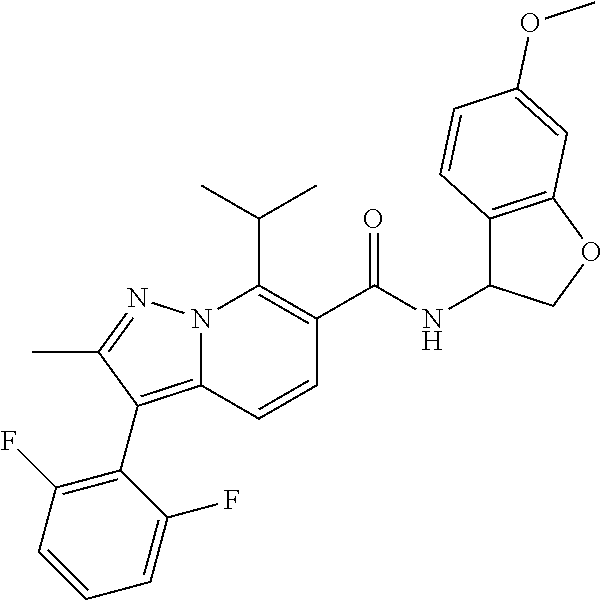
CC(C)C1=C(C(NC2C3=C(OC2)C=C(OC)C=C3)=O)C=CC2=C(C3=C(F)C=CC=C3F)C(C)=NN12
